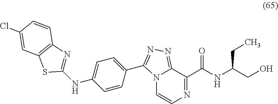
N12C=CN=C(C(NC(CC)CO)=O)C1=NN=C2C1=CC=C(NC2=NC3=C(S2)C=C(Cl)C=C3)C=C1
